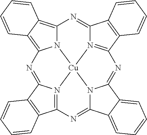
N12C3=C4C(=C1N=C1N5=C(N=C6N7C(=NC8=N(C(=N3)C3=C8C=CC=C3)[Cu]257)C2=CC=CC=C62)C2=C1C=CC=C2)C=CC=C4
